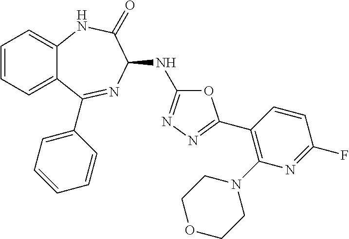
C1=CC=C2C(=C1)NC(=O)C(NC1=NN=C(C3=C(N4CCOCC4)N=C(F)C=C3)O1)N=C2C1=CC=CC=C1
